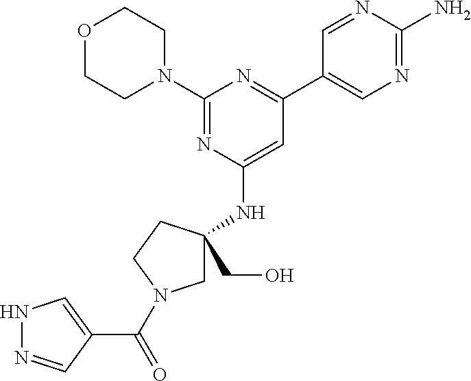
O1CCN(C2=NC(NC3(CO)CN(C(C4=CNN=C4)=O)CC3)=CC(C3=CN=C(N)N=C3)=N2)CC1
